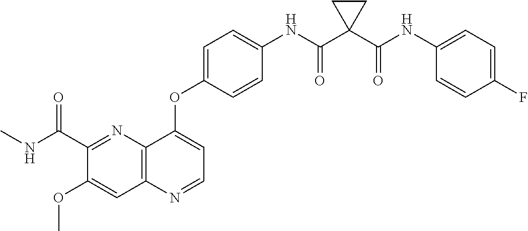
C1(C(NC)=O)=NC2=C(C=C1OC)N=CC=C2OC1=CC=C(NC(C2(C(NC3=CC=C(F)C=C3)=O)CC2)=O)C=C1
